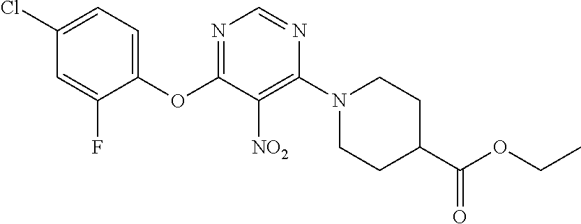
C1(OC2=NC=NC(N3CCC(C(OCC)=O)CC3)=C2[NO2])=CC=C(Cl)C=C1F
